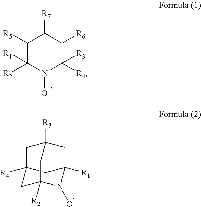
C1([R5])C([R2])([R1])N(O)C([R4])([R3])C([R6])C1[R7].C12([R4])CC3([R1])CC([R3])(C1)CC([R2])(C2)N3O
